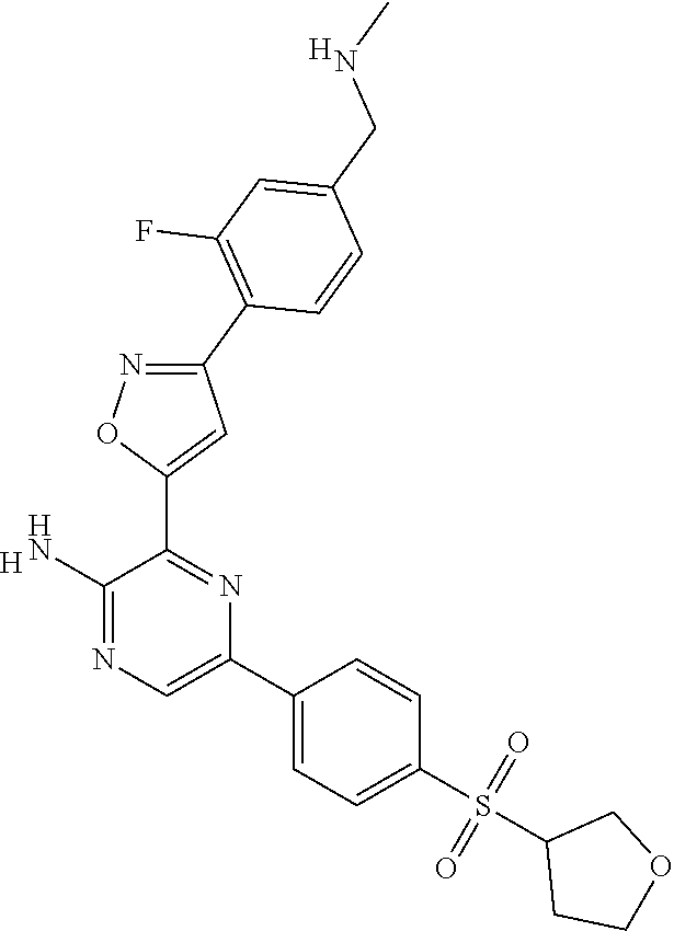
[H].C1(N)=NC=C(C2=CC=C(S(=O)(=O)C3CCOC3)C=C2)N=C1C1=CC(C2=C(F)C=C(CNC)C=C2)=NO1.[H]
